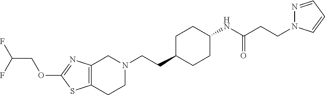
C12=C(CCN(CCC3CCC(NC(CCN4N=CC=C4)=O)CC3)C1)SC(OCC(F)F)=N2
